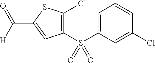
[H]C(=O)C1=CC(S(C2=CC=CC(Cl)=C2)(=O)=O)=C(Cl)S1
